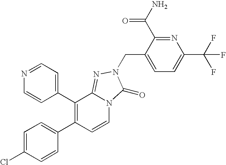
C1(C2=C(C3=CC=C(Cl)C=C3)C=CN3C2=NN(CC2=CC=C(C(F)(F)F)N=C2C(N)=O)C3=O)=CC=NC=C1
